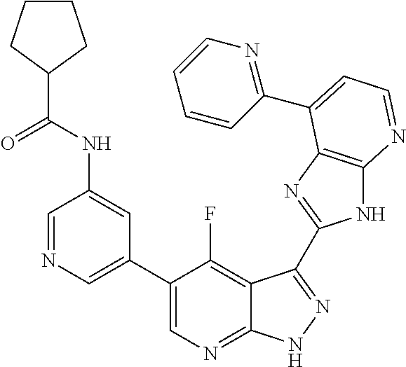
C1=NC=C(C2=CN=C3C(=C2F)C(C2=NC4=C(N2)N=CC=C4C2=NC=CC=C2)=NN3)C=C1NC(C1CCCC1)=O
